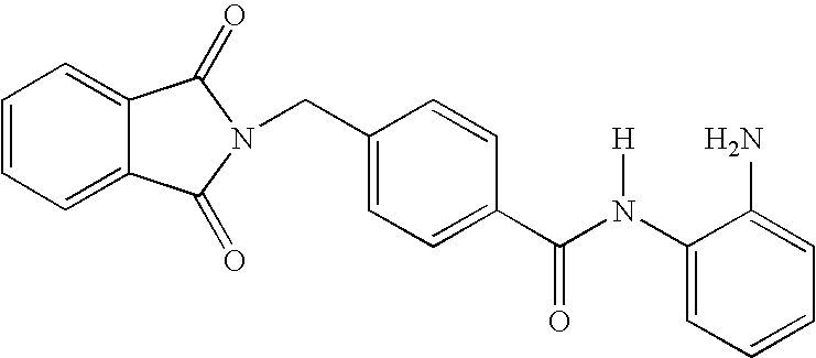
C1(N(C(C2=CC=C(CN3C(=O)C4=CC=CC=C4C3=O)C=C2)=O)[H])=CC=CC=C1N
